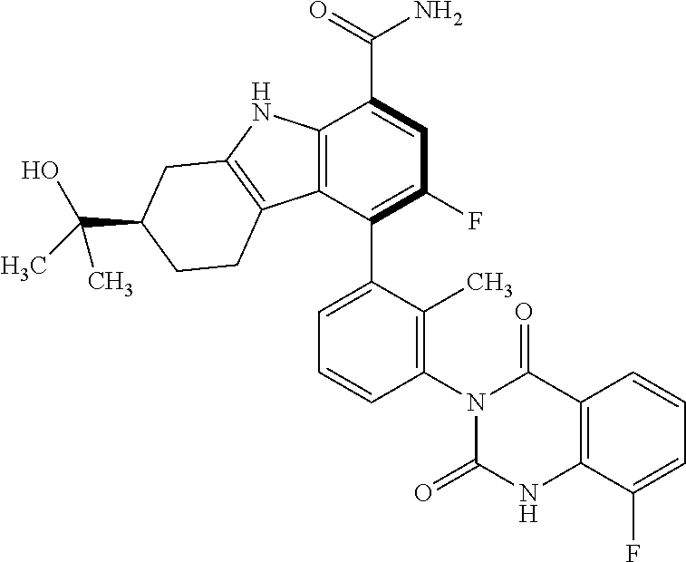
C12=C(C(C3=CC=CC(N4C(=O)NC5=C(C4=O)C=CC=C5F)=C3C)=C(F)C=C1C(=O)N)C1=C(N2)CC(C(C)(O)C)CC1
